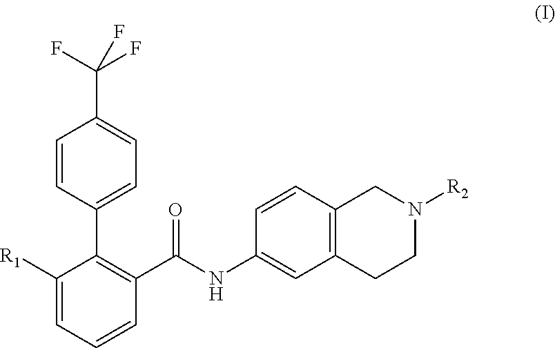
C1=CC(C2=C(C(NC3=CC4=C(C=C3)CN([R2])CC4)=O)C=CC=C2[R1])=CC=C1C(F)(F)F
